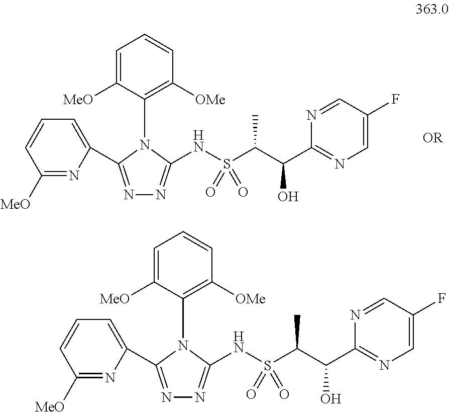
N(S(=O)(=O)C(C)C(O)C1=NC=C(F)C=N1)C1=NN=C(C2=CC=CC([MeO])=N2)N1C1=C([OMe])C=CC=C1[MeO].N(S(=O)(=O)C(C)C(O)C1=NC=C(F)C=N1)C1=NN=C(C2=CC=CC([MeO])=N2)N1C1=C([OMe])C=CC=C1[MeO]
